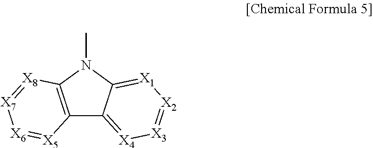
CN1C2=C(C3=[X4][X3]=[X2][X1]=C13)[X5]=[X6][X7]=[X8]2
